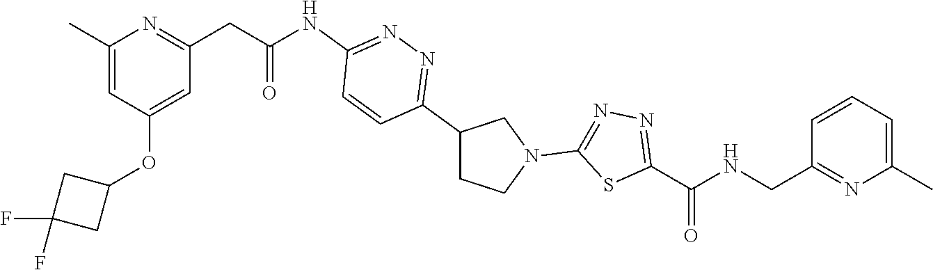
C1(C2=NN=C(NC(CC3=NC(C)=CC(OC4CC(F)(F)C4)=C3)=O)C=C2)CCN(C2=NN=C(C(=O)NCC3=NC(C)=CC=C3)S2)C1
